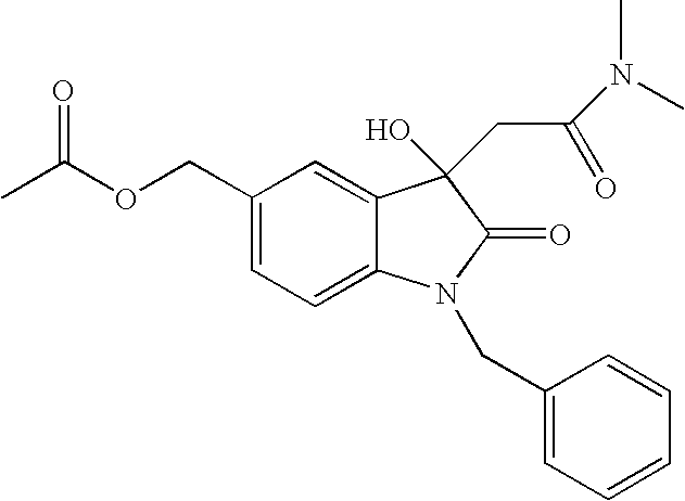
C1(COC(C)=O)=CC=C2C(=C1)C(CC(N(C)C)=O)(O)C(=O)N2CC1=CC=CC=C1
